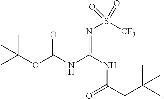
C(OC(NC(NC(=O)CC(C)(C)C)=NS(=O)(=O)[CF3])=O)(C)(C)C
